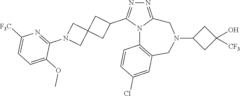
N1=C2N(C(C3CC4(C3)CN(C3=NC([F3C])=CC=C3OC)C4)=N1)C1=C(CN(C3CC(O)([CF3])C3)C2)C=C(Cl)C=C1
